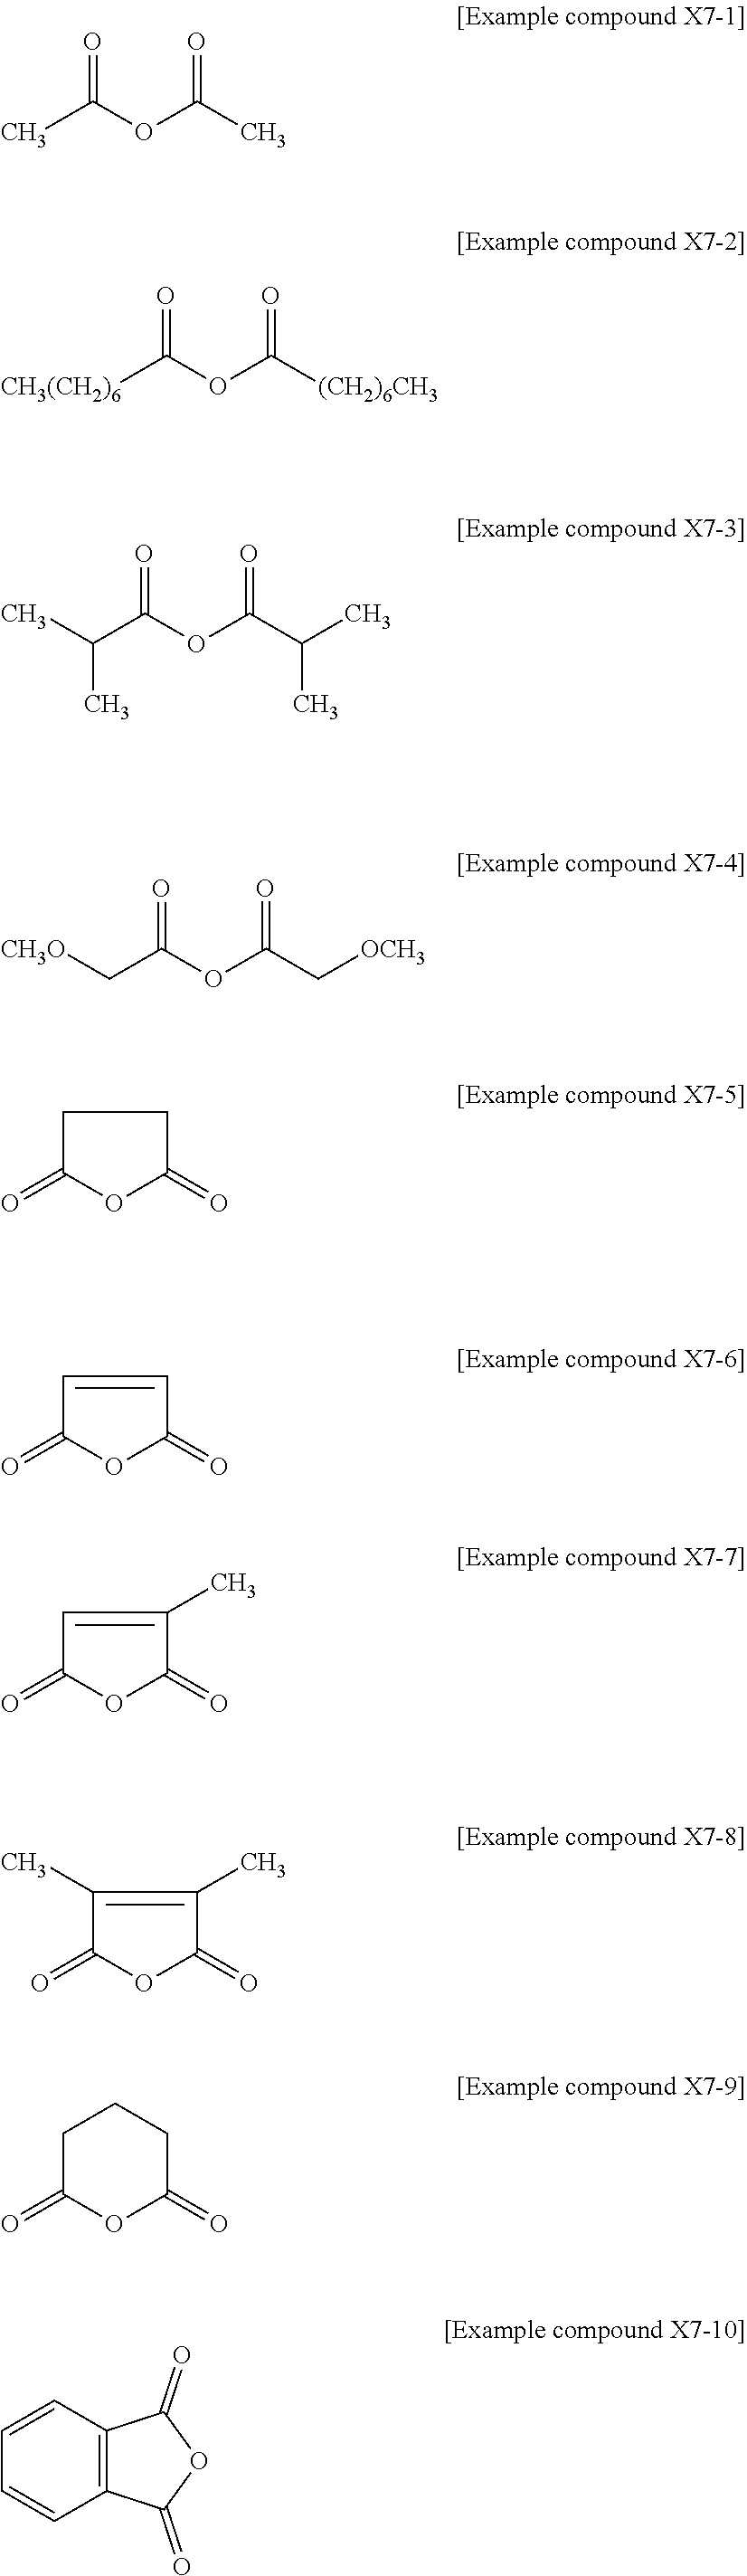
CC(OC(C)=O)=O.[CH3(CH2)6]C(OC([(CH2)6CH3])=O)=O.C(C(OC(C(C)C)=O)=O)(C)C.C(C(OC(C[OCH3])=O)=O)[CH3O].C1C(=O)OC(=O)C1.C1=CC(=O)OC1=O.C1=C(C)C(=O)OC1=O.C1(C)=C(C)C(=O)OC1=O.C1C(=O)OC(=O)CC1.C1=CC2=C(C=C1)C(=O)OC2=O
